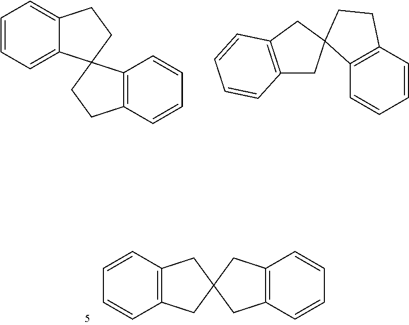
C1=CC=C2C(=C1)CCC21C2=C(C=CC=C2)CC1.C12=C(CC3(C1)C1=C(C=CC=C1)CC3)C=CC=C2.C1=CC2=C(C=C1)CC1(C2)CC2=C(C1)C=CC=C2
